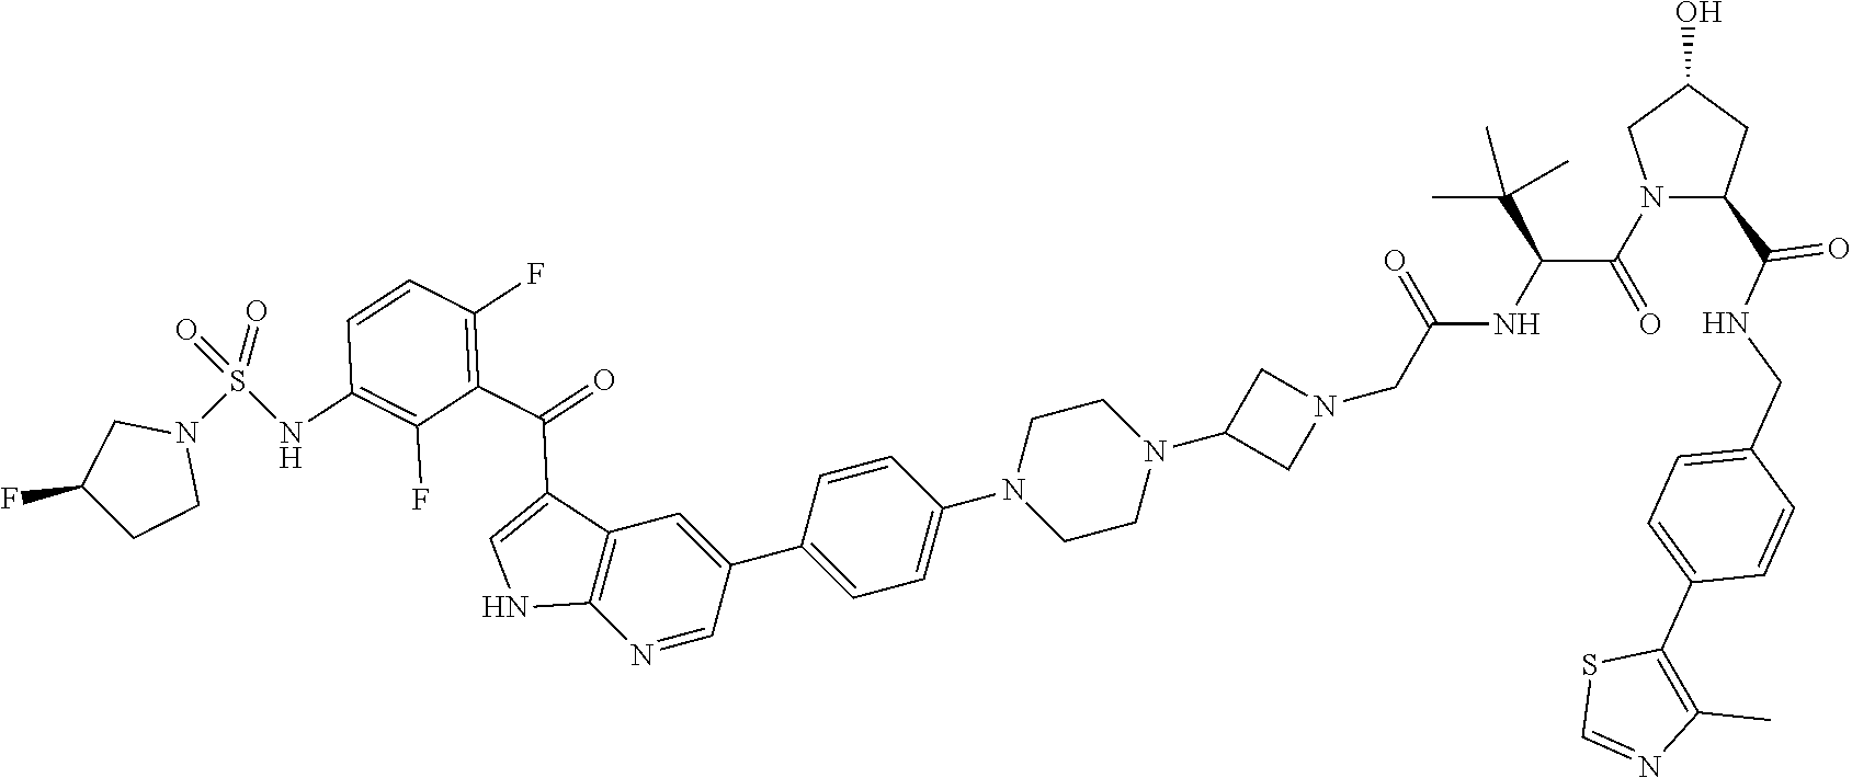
C1=CC(C2=CC3=C(N=C2)NC=C3C(C2=C(F)C=CC(NS(N3CC(F)CC3)(=O)=O)=C2F)=O)=CC=C1N1CCN(C2CN(CC(NC(C(N3C(C(NCC4=CC=C(C5=C(C)N=CS5)C=C4)=O)CC(O)C3)=O)C(C)(C)C)=O)C2)CC1
